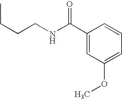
C1(C(NCCCC)=O)=CC(OC)=CC=C1
